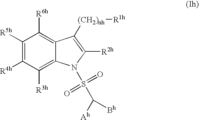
C1([R5h])=C([R4h])C([R3h])=C2C(=C1[R6h])C([(CH2)nh][R1h])=C([R2h])N2S(C([Ah])[Bh])(=O)=O
